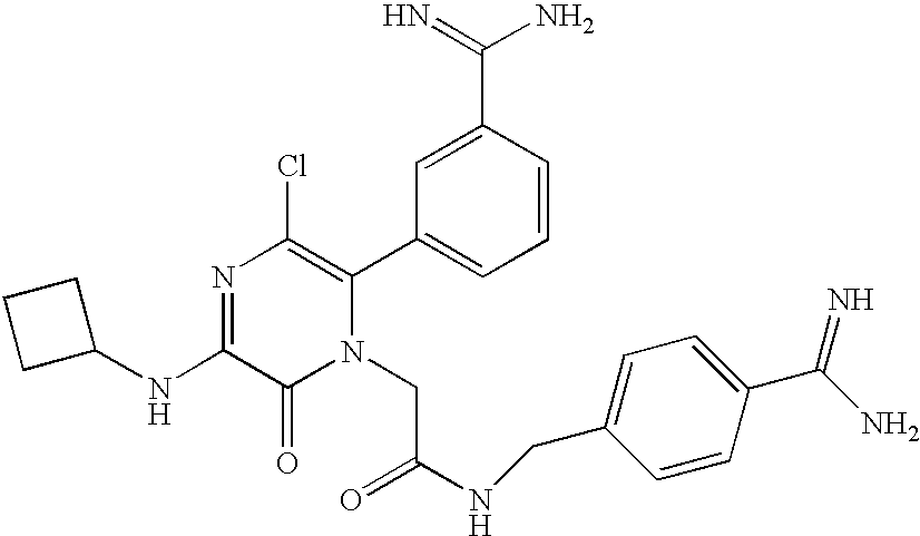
C1(NC2=NC(Cl)=C(C3=CC=CC(C(N)=N)=C3)N(CC(NCC3=CC=C(C(N)=N)C=C3)=O)C2=O)CCC1
